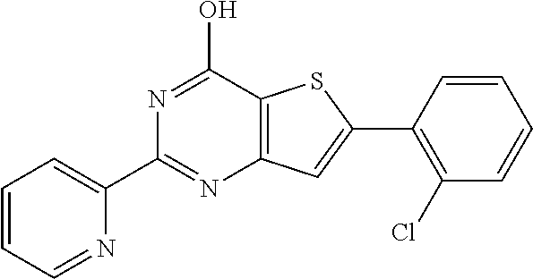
C12=C(C(O)=NC(C3=CC=CC=N3)=N1)SC(C1=C(Cl)C=CC=C1)=C2
